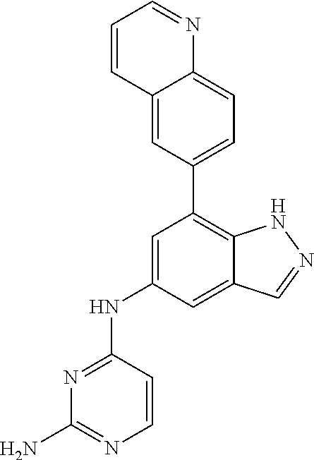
N1=C(NC2=CC(C3=CC=C4C(=C3)C=CC=N4)=C3C(=C2)C=NN3)C=CN=C1N
